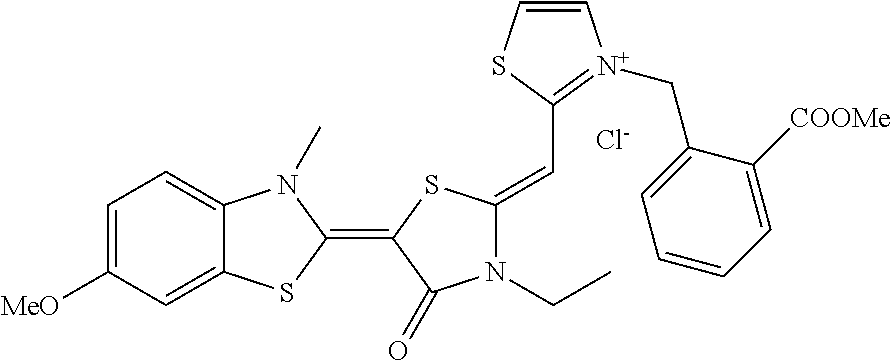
C1=C([MeO])C=C2C(=C1)N(C)C(=C1C(=O)N(CC)C(=CC3=[N+](CC4=CC=CC=C4[COOMe])C=CS3)S1)S2.[Cl-]
